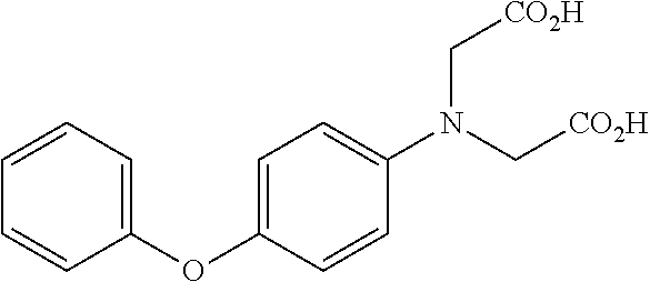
C1(OC2=CC=C(N(C[CO2H])C[CO2H])C=C2)=CC=CC=C1
